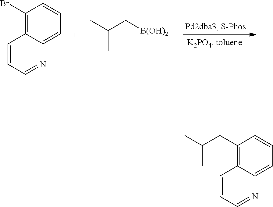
C1(Br)=C2C(=CC=C1)N=CC=C2.CC(C[B(OH)2])C.C1(CC(C)C)=C2C(=CC=C1)N=CC=C2
